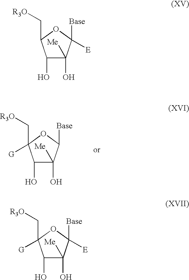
C1(O)C(O)([Me])C([Base])OC1(C[R3O])[G].C1(O)C(O)([Me])C([Base])([E])OC1C[R3O].C1(O)C(O)([Me])C([Base])([E])OC1(C[R3O])[G]
